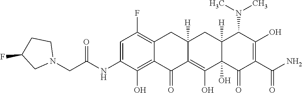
C1=C(NC(CN2CCC(F)C2)=O)C(O)=C2C(=C1F)CC1([H])C(=C(O)C3(O)C([H])(C1)C(N(C)C)C(O)=C(C(N)=O)C3=O)C2=O
